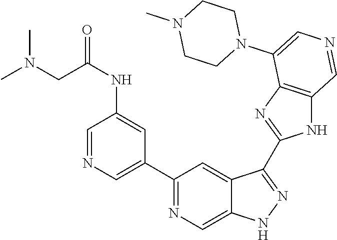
C1(C2=CN=CC(NC(=O)CN(C)C)=C2)=NC=C2C(=C1)C(C1=NC3=C(N1)C=NC=C3N1CCN(C)CC1)=NN2
